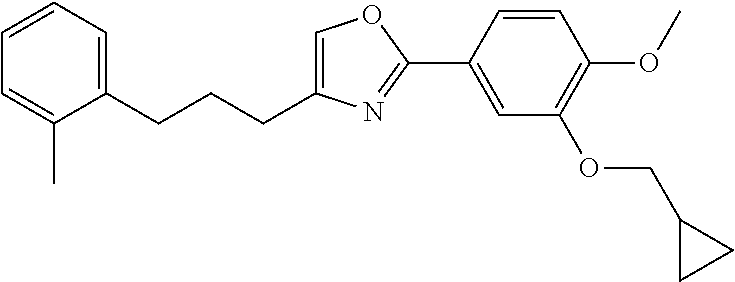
C1=C(CCCC2=CC=CC=C2C)N=C(C2=CC(OCC3CC3)=C(OC)C=C2)O1
